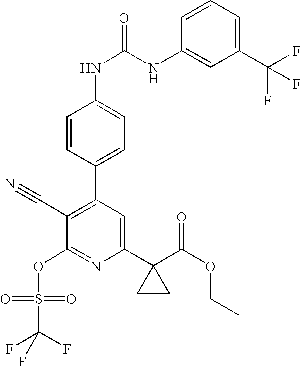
C1=CC(C2=C(C#N)C(OS(=O)(=O)C(F)(F)F)=NC(C3(C(=O)OCC)CC3)=C2)=CC=C1NC(=O)NC1=CC(C(F)(F)F)=CC=C1
